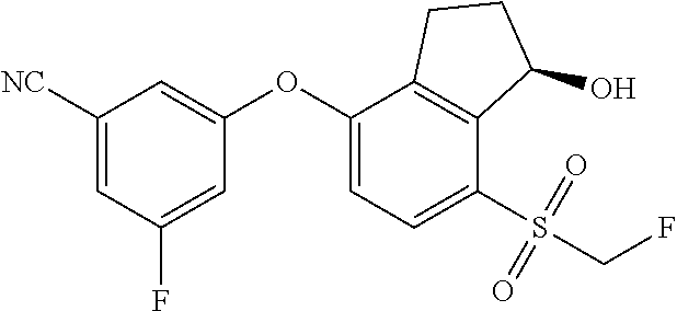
C1(OC2=CC=C(S(CF)(=O)=O)C3=C2CCC3O)=CC([NC])=CC(F)=C1
